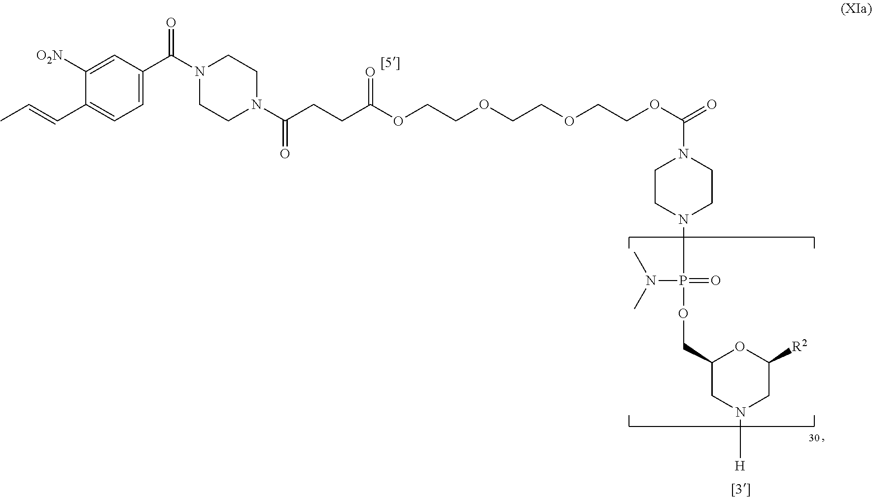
C1=C(C(N2CCN(C(CCC(OCCOCCOCCOC(=O)N3CCN(P(OCC4CN([H])CC([R2])O4)(=O)N(C)C)CC3)=O)=O)CC2)=O)C=C([O2N])C(C=CC)=C1
